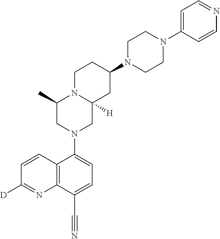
C1=CC2=C(N=C1[D])C(C#N)=CC=C2N1CC2([H])N(C(C)C1)CCC(N1CCN(C3=CC=NC=C3)CC1)C2
